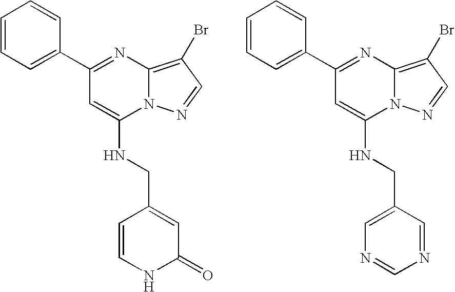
C1(C2=CC=CC=C2)=NC2=C(Br)C=NN2C(NCC2=CC(=O)NC=C2)=C1.C1(C2=CC=CC=C2)=NC2=C(Br)C=NN2C(NCC2=CN=CN=C2)=C1
